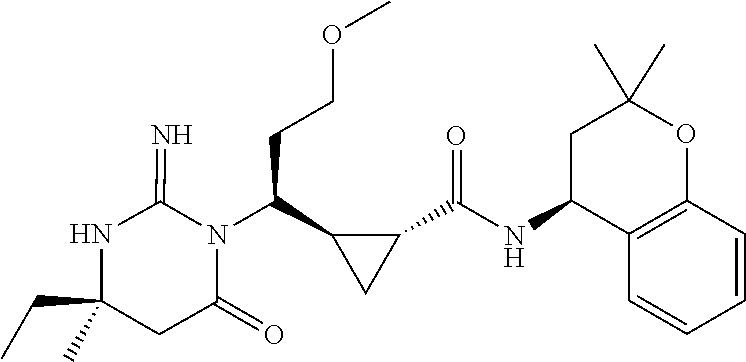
N1C(CC)(C)CC(=O)N(C(CCOC)C2C(C(NC3C4=C(OC(C)(C)C3)C=CC=C4)=O)C2)C1=N
